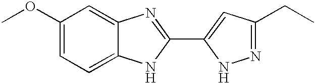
C1(OC)=CC=C2C(=C1)N=C(C1=CC(CC)=NN1)N2
